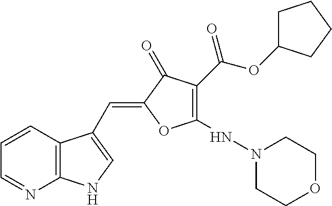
C1=CC2=C(N=C1)NC=C2C=C1C(=O)C(C(OC2CCCC2)=O)=C(NN2CCOCC2)O1
